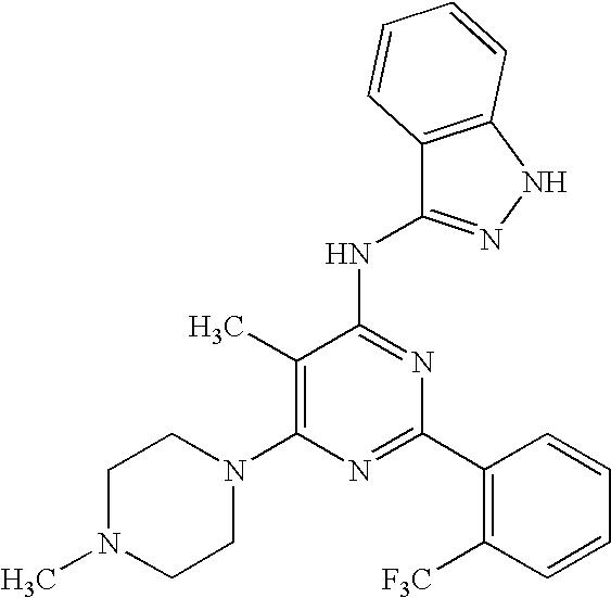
C1(C)=C(N2CCN(C)CC2)N=C(C2=C([F3C])C=CC=C2)N=C1NC1=NNC2=C1C=CC=C2
